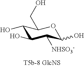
C1(O)C(O)C([NHSO3-])C(O)OC1CO
